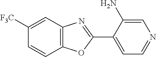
C1=C(N)C(C2=NC3=C(O2)C=CC([F3C])=C3)=CC=N1
